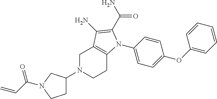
C1N(C2CCN(C(C=C)=O)C2)CCC2=C1C(N)=C(C(N)=O)N2C1=CC=C(OC2=CC=CC=C2)C=C1
